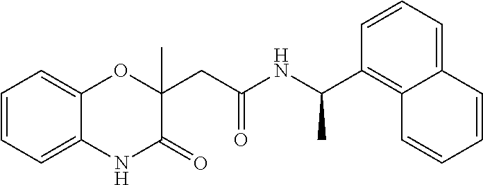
C1=CC=C2C(=C1)OC(CC(NC(C1=C3C(=CC=C1)C=CC=C3)C)=O)(C)C(=O)N2
